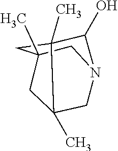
C1C2(C)CN3CC1(C)C(C)(C3O)C2
